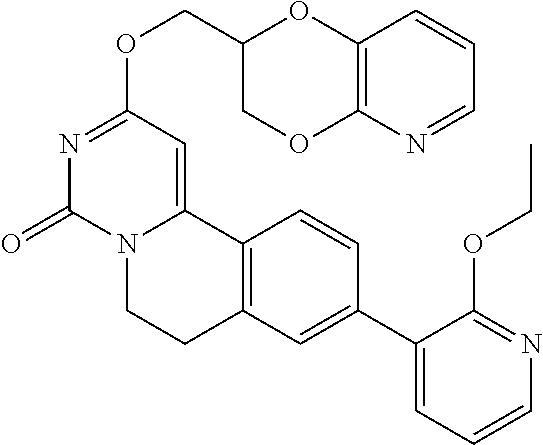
N1=CC=CC2=C1OCC(COC1=NC(=O)N3C(=C1)C1=C(CC3)C=C(C3=CC=CN=C3OCC)C=C1)O2
